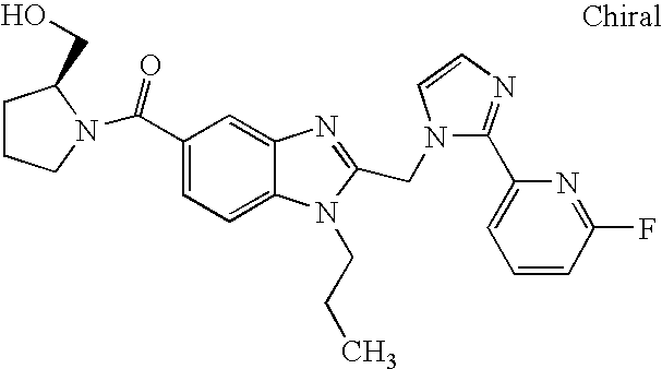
C1(C(=O)N2CCCC2CO)=CC=C2C(=C1)N=C(CN1C(C3=CC=CC(F)=N3)=NC=C1)N2CCC
